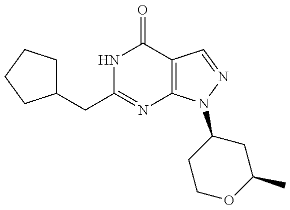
C1(CC2=NC3=C(C(=O)N2)C=NN3C2CCOC(C)C2)CCCC1
